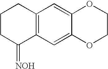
C1CC(=[NOH])C2=C(C1)C=C1C(=C2)OCCO1
